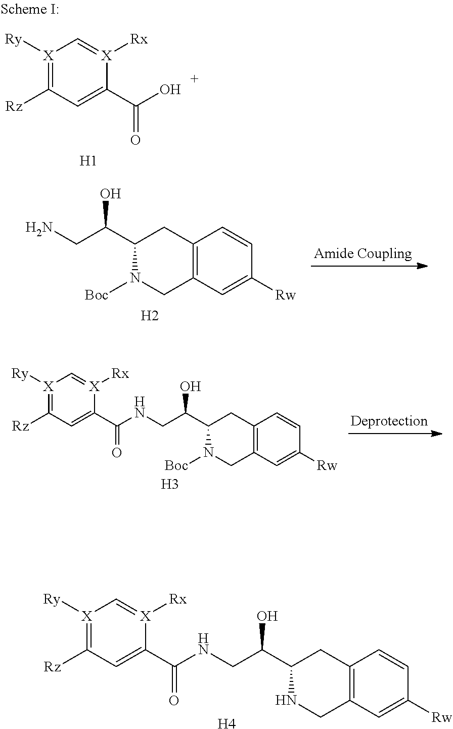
[X]1([Ry])=C([Rz])C=C(C(O)=O)[X]([Rx])=C1.[H1].C12=C(C=C([Rw])C=C1)CN([Boc])C(C(CN)O)C2.[H2].[X]1([Ry])=C([Rz])C=C(C(NCC(C2CC3=C(CN2[Boc])C=C([Rw])C=C3)O)=O)[X]([Rx])=C1.[H3].[X]1([Ry])=C([Rz])C=C(C(NCC(C2NCC3=C(C2)C=CC([Rw])=C3)O)=O)[X]([Rx])=C1.[H4]
